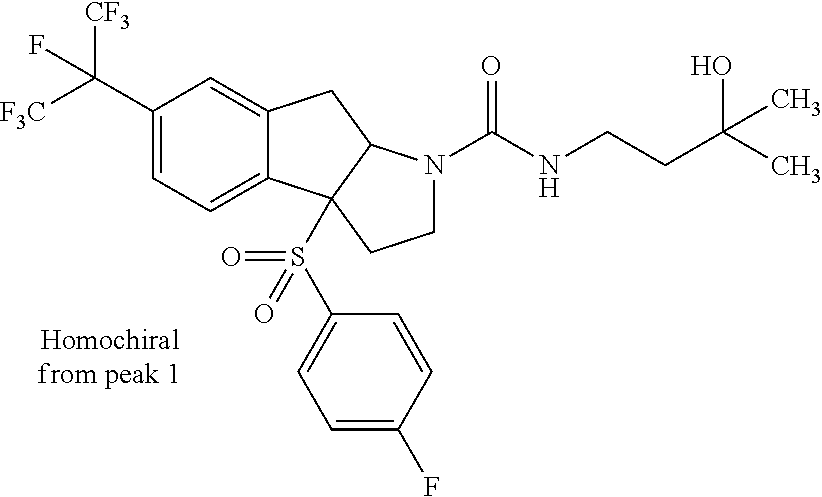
C1(C([F3C])([CF3])F)=CC=C2C(=C1)CC1C2(S(=O)(C2=CC=C(F)C=C2)=O)CCN1C(=O)NCCC(O)(C)C
